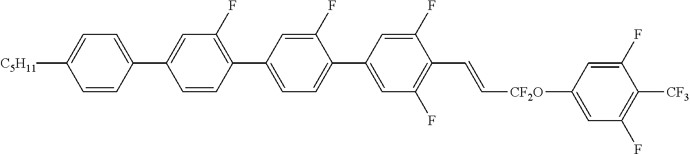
C1(F)=CC(C2=C(F)C=C(C3=CC=C([C5H11])C=C3)C=C2)=CC=C1C1=CC(F)=C(C=C[CF2O]C2=CC(F)=C([CF3])C(F)=C2)C(F)=C1
